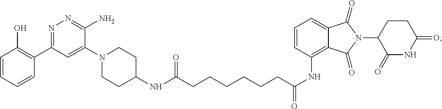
C(NC1=C2C(=CC=C1)C(=O)N(C1CCC(=O)NC1=O)C2=O)(=O)CCCCCCC(NC1CCN(C2=CC(C3=C(O)C=CC=C3)=NN=C2N)CC1)=O
